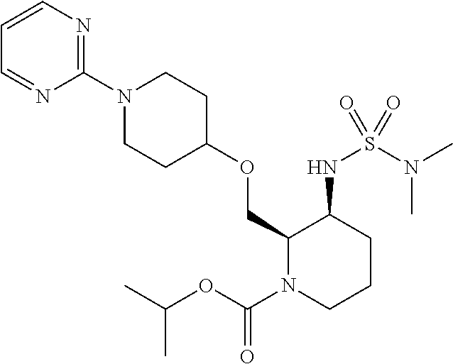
C1=CN=C(N2CCC(OCC3N(C(OC(C)C)=O)CCCC3NS(N(C)C)(=O)=O)CC2)N=C1
